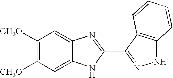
C1([CH3O])=C([CH3O])C=C2C(=C1)N=C(C1=NNC3=C1C=CC=C3)N2
